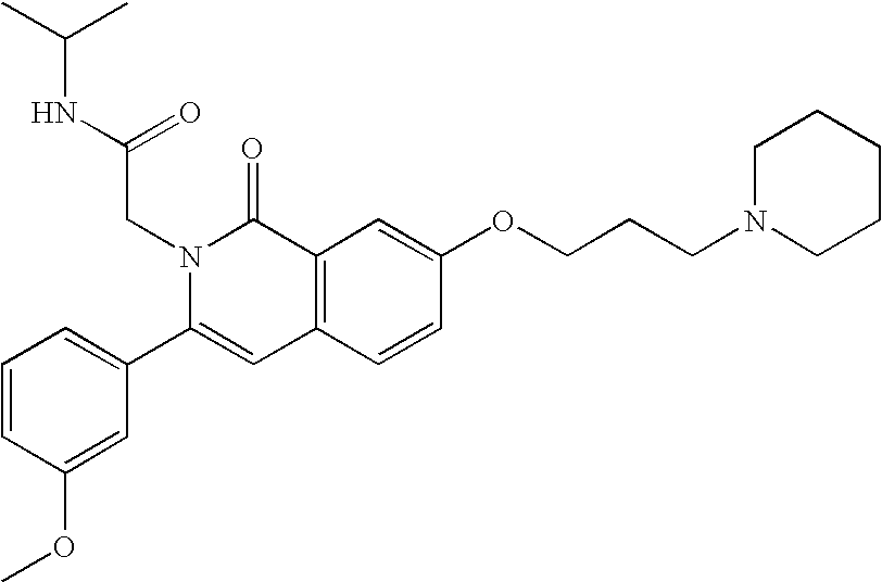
C1=CC(OC)=CC(C2=CC3=C(C(=O)N2CC(=O)NC(C)C)C=C(OCCCN2CCCCC2)C=C3)=C1
